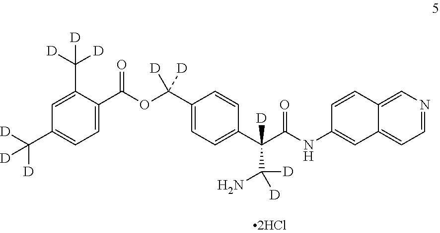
C1=C(C([D])([D])[D])C(C(OC(C2=CC=C(C(C(N)([D])[D])(C(NC3=CC4=CC=NC=C4C=C3)=O)[D])C=C2)([D])[D])=O)=CC=C1C([D])([D])[D]
